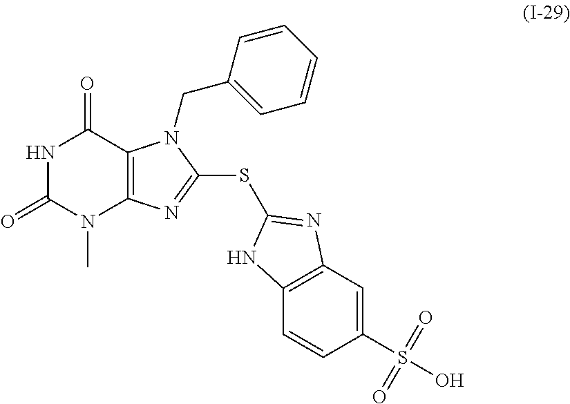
N1C(=O)N(C)C2=C(C1=O)N(CC1=CC=CC=C1)C(SC1=NC3=C(C=CC(S(=O)(=O)O)=C3)N1)=N2
